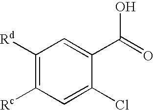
C1([Rd])=C([Rc])C=C(Cl)C(C(=O)O)=C1
